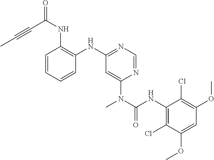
C1=CC=CC(NC2=NC=NC(N(C(NC3=C(Cl)C(OC)=CC(OC)=C3Cl)=O)C)=C2)=C1NC(C#CC)=O
